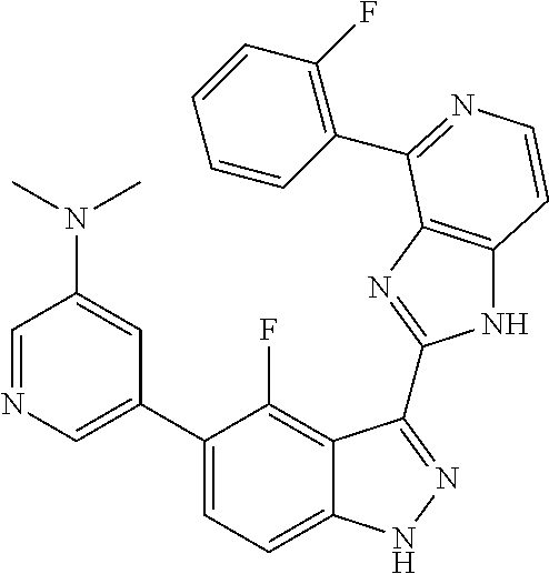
C1=C(C2=CC=C3C(=C2F)C(C2=NC4=C(N2)C=CN=C4C2=C(F)C=CC=C2)=NN3)C=C(N(C)C)C=N1
